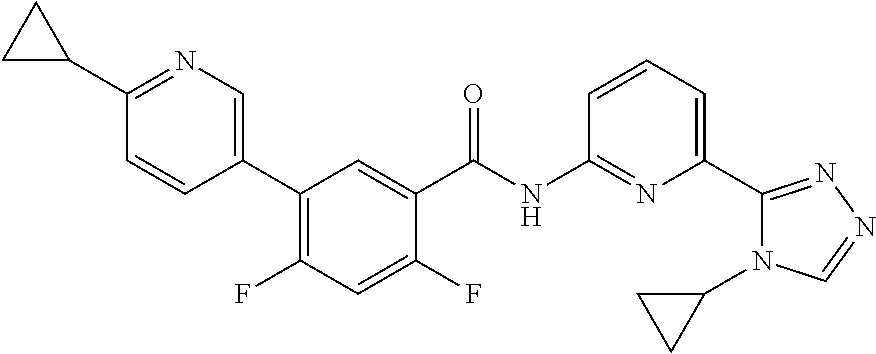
C1(C2CC2)=NC=C(C2=C(F)C=C(F)C(C(=O)NC3=NC(C4=NN=CN4C4CC4)=CC=C3)=C2)C=C1
